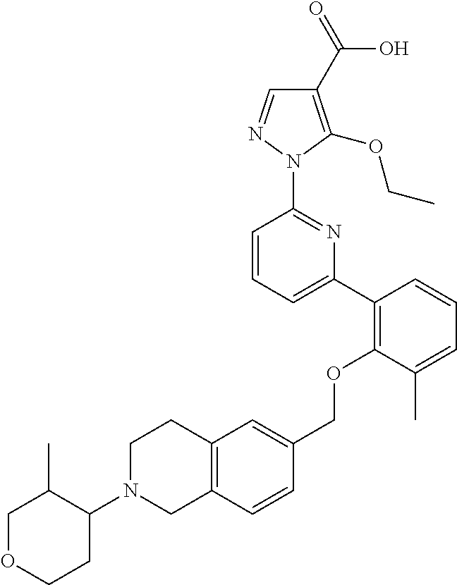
C1(C2=C(OCC3=CC4=C(C=C3)CN(C3C(C)COCC3)CC4)C(C)=CC=C2)=CC=CC(N2N=CC(C(=O)O)=C2OCC)=N1
